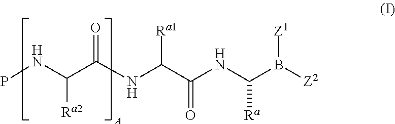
PNC(C(NC(C(NC(B([Z2])[Z1])[Ra])=O)[Ra1])=O)[Ra2]
